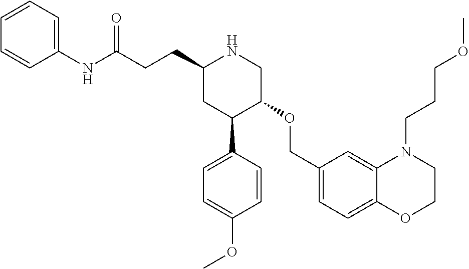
C1(CCC(NC2=CC=CC=C2)=O)CC(C2=CC=C(OC)C=C2)C(OCC2=CC=C3C(=C2)N(CCCOC)CCO3)CN1
